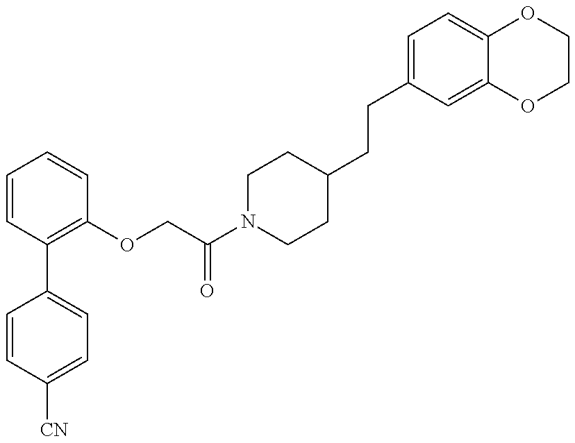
C1=CC([CN])=CC=C1C1=C(OCC(N2CCC(CCC3=CC=C4C(=C3)OCCO4)CC2)=O)C=CC=C1
